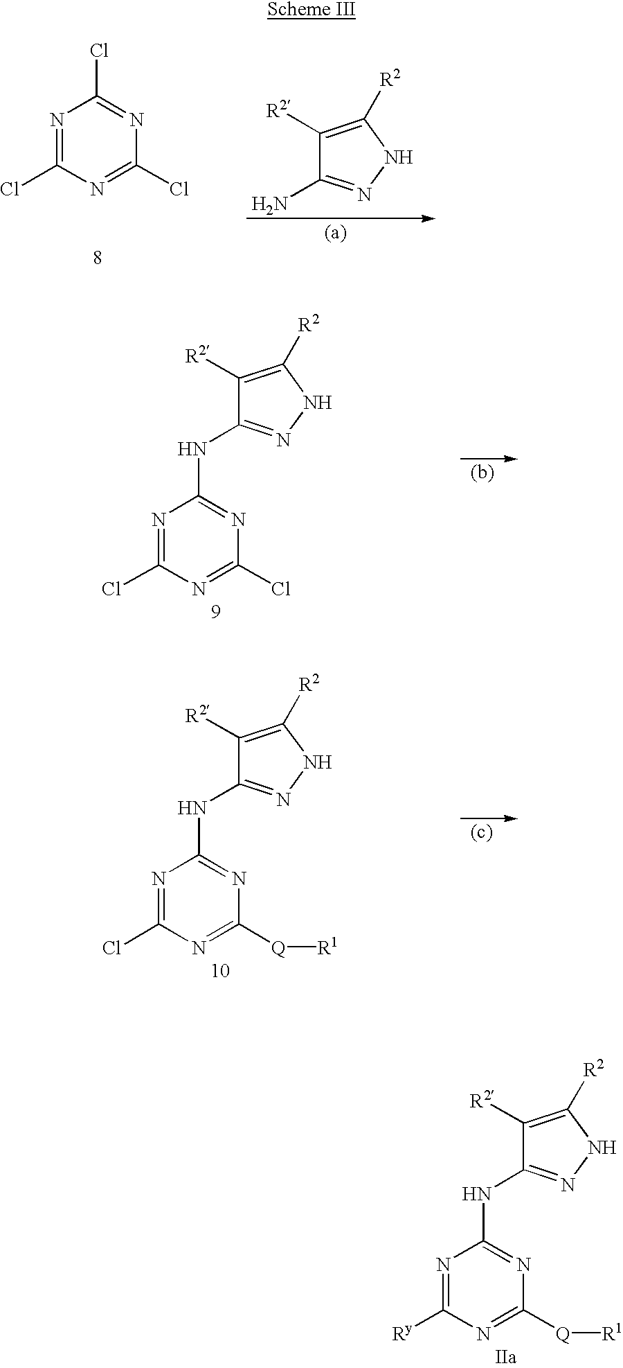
N1=C([Ry])N=C([Q][R1])N=C1NC1=NNC([R2])=C1[R2].N1=C(Cl)N=C(Cl)N=C1Cl.C1([R2])=C([R2])NN=C1N.N1=C(Cl)N=C(Cl)N=C1NC1=NNC([R2])=C1[R2].N1=C(Cl)N=C([Q][R1])N=C1NC1=NNC([R2])=C1[R2]
